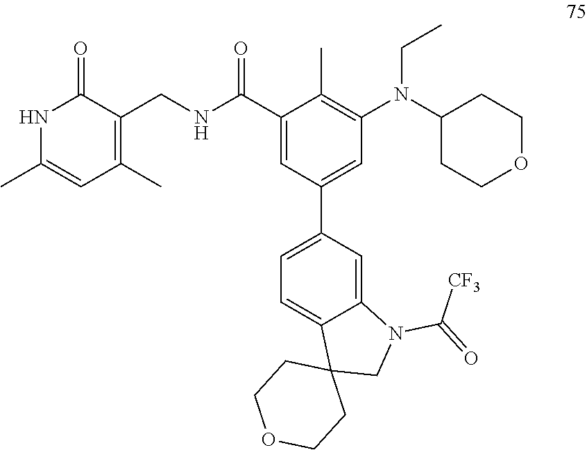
N1C(C)=CC(C)=C(CNC(C2=CC(C3=CC=C4C(=C3)N(C(=O)[CF3])CC43CCOCC3)=CC(N(C3CCOCC3)CC)=C2C)=O)C1=O
